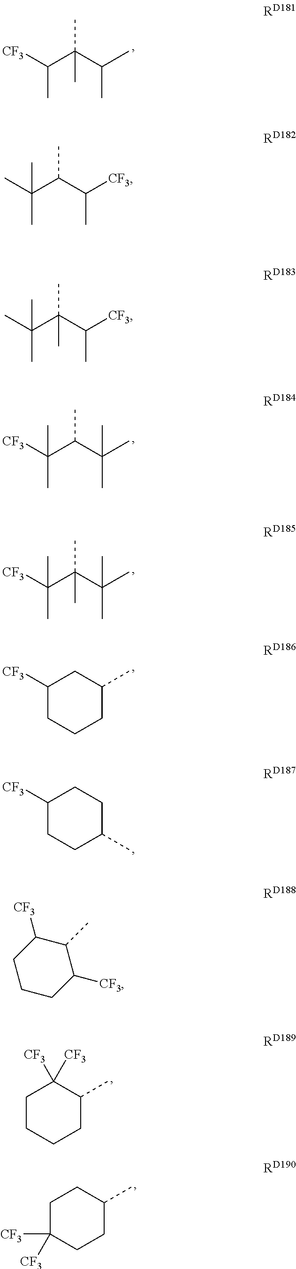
C(C(C)C)(C([CF3])C)(C)C.C(C([CF3])C)(C(C)(C)C)C.C(C([CF3])C)(C(C)(C)C)(C)C.C1([CF3])CCCC(C)C1.C1([CF3])CCC(C)CC1.C(C(C)(C)C)(C([CF3])(C)C)C.C(C(C)(C)C)(C([CF3])(C)C)(C)C.C1CCCC(C)C1([CF3])[CF3].C1([CF3])([CF3])CCC(C)CC1.C1CCC([CF3])C(C)C1[CF3]
